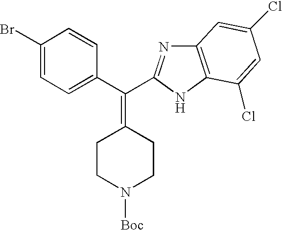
C1(Br)=CC=C(C(=C2CCN([Boc])CC2)C2=NC3=C(N2)C(Cl)=CC(Cl)=C3)C=C1
